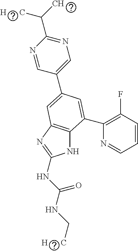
N1C2=C(N=C1NC(NC[H      C])=O)C=C(C1=CN=C(C(C)[H      C])N=C1)C=C2C1=C(F)C=CC=N1
